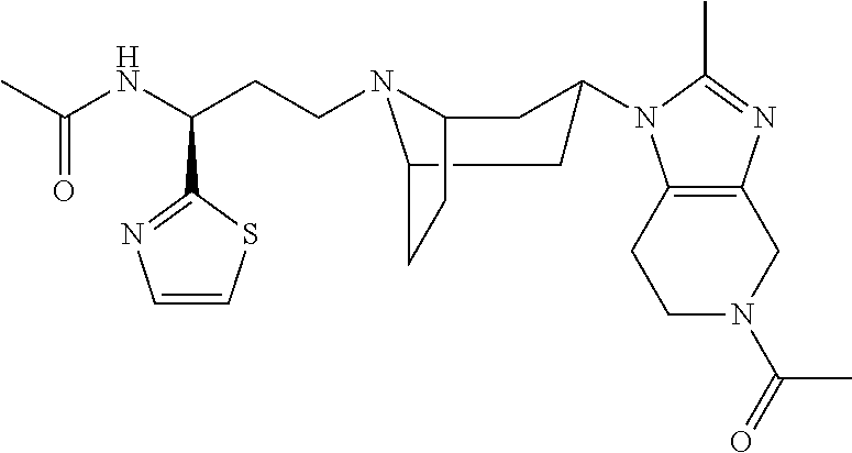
C1N(C(C)=O)CC2=C(C1)N(C1CC3N(CCC(C4=NC=CS4)NC(C)=O)C(CC3)C1)C(C)=N2
